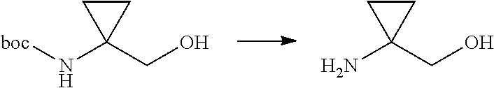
[boc]NC1(CO)CC1.NC1(CO)CC1
